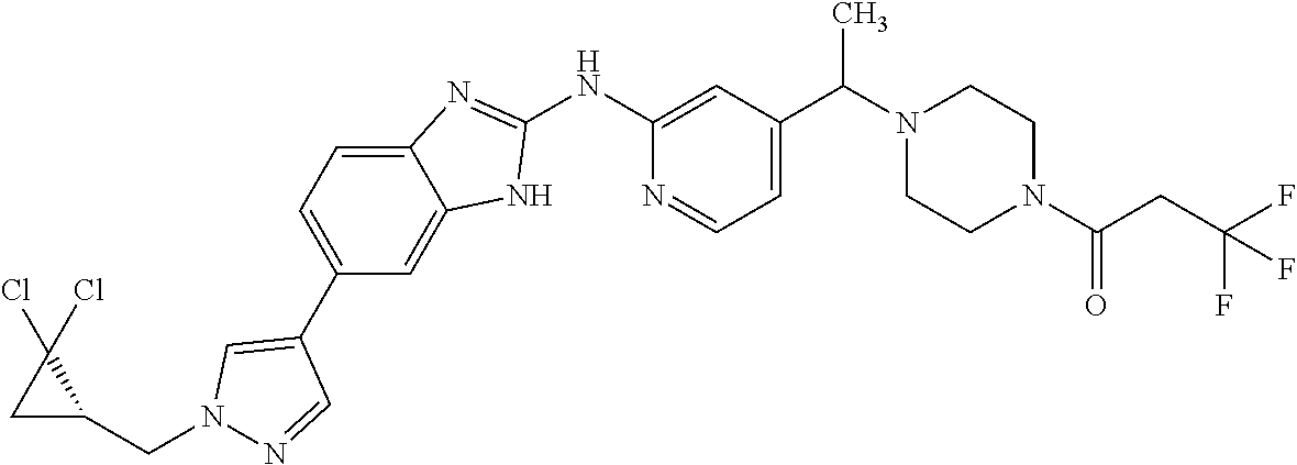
C1(C2=CC=C3C(=C2)NC(NC2=CC(C(N4CCN(C(CC(F)(F)F)=O)CC4)C)=CC=N2)=N3)=CN(CC2C(Cl)(Cl)C2)N=C1
